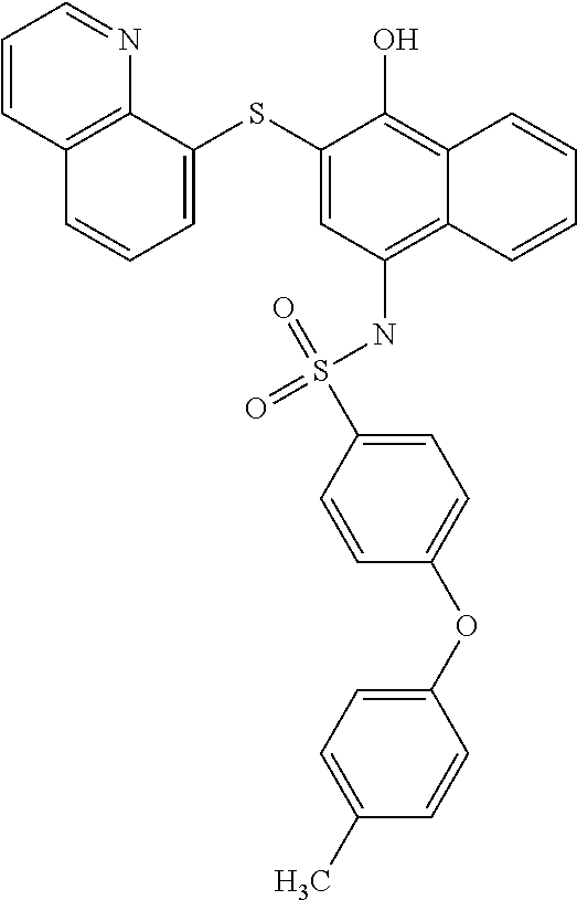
C1=C(SC2=CC=CC3=C2N=CC=C3)C(O)=C2C(=C1NS(C1=CC=C(OC3=CC=C(C)C=C3)C=C1)(=O)=O)C=CC=C2
